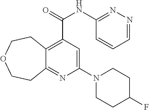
C12=C(C(NC3=NN=CC=C3)=O)C=C(N3CCC(F)CC3)N=C1CCOCC2
